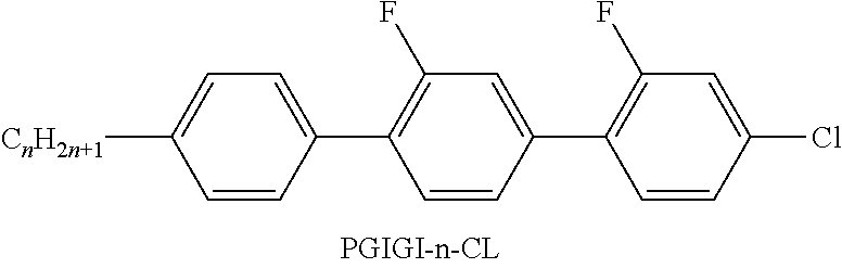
[CnH2n+1]C1=CC=C(C2=C(F)C=C(C3=C(F)C=C(Cl)C=C3)C=C2)C=C1
